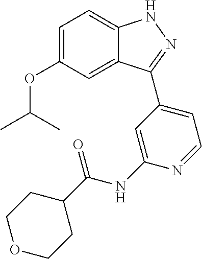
C1=C(OC(C)C)C=C2C(=C1)NN=C2C1=CC=NC(NC(=O)C2CCOCC2)=C1
